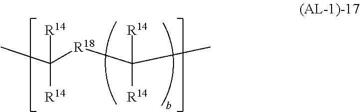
CC([R18]C(C)([R14])[R14])([R14])[R14]
